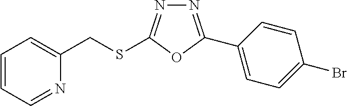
N1=C(C2=CC=C(Br)C=C2)OC(SCC2=CC=CC=N2)=N1
